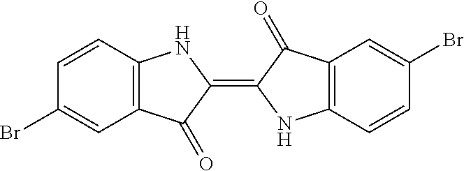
C1(Br)=CC2=C(C=C1)NC(=C1NC3=C(C=C(Br)C=C3)C1=O)C2=O
